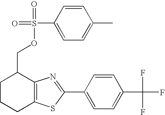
C12=C(N=C(C3=CC=C(C(F)(F)F)C=C3)S1)C(COS(=O)(=O)C1=CC=C(C)C=C1)CCC2
